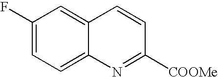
C1(F)=CC=C2C(=C1)C=CC([COOMe])=N2
